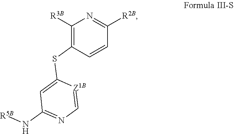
C1([R3B])=C(SC2=CC(N[R5B])=NC=[Z1B]2)C=CC([R2B])=N1
